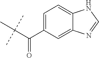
C(C(C)(C)C)(C1=CC=C2C(=C1)N=CN2)=O
